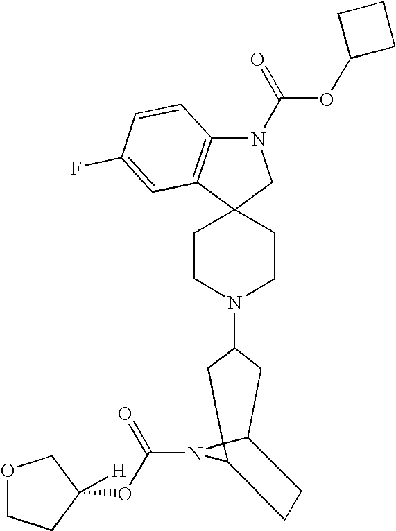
C1CN(C2CC3C4(N(C(OC5([H])CCOC5)=O)C4CC3)C2)CCC12CN(C(OC1CCC1)=O)C1=C2C=C(F)C=C1
